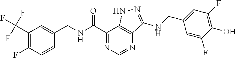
O=C(C1=NC=NC2=C1NN=C2NCC1=CC(F)=C(O)C(F)=C1)NCC1=CC(C(F)(F)F)=C(F)C=C1
